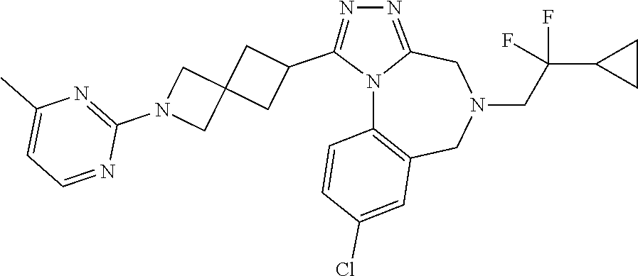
N12C3=C(CN(CC(C4CC4)(F)F)CC1=NN=C2C1CC2(C1)CN(C1=NC(C)=CC=N1)C2)C=C(Cl)C=C3
